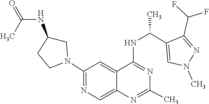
N1=C(NC(C2=CN(C)N=C2C(F)F)C)C2=CC(N3CC(NC(=O)C)CC3)=NC=C2N=C1C
